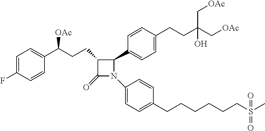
C1(CCC(C2=CC=C(F)C=C2)[OAc])C(=O)N(C2=CC=C(CCCCCCS(C)(=O)=O)C=C2)C1C1=CC=C(CCC(C[OAc])(O)C[OAc])C=C1
